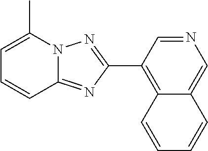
C1(C2=C3C(=CN=C2)C=CC=C3)=NN2C(=N1)C=CC=C2C
